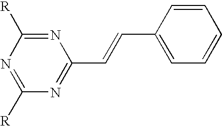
N1=C([R])N=C([R])N=C1C=CC1=CC=CC=C1
